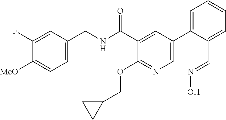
C1=C(CNC(C2=CC(C3=CC=CC=C3C=NO)=CN=C2OCC2CC2)=O)C=C(F)C([MeO])=C1
